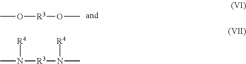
CO[R3]OC.CN([R3]N(C)[R4])[R4]
